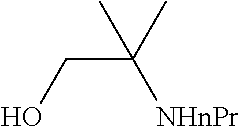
OCC([NHnPr])(C)C
